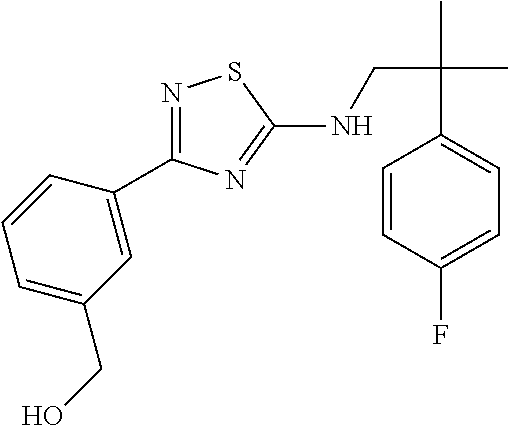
N1=C(C2=CC(CO)=CC=C2)N=C(NCC(C)(C)C2=CC=C(F)C=C2)S1
